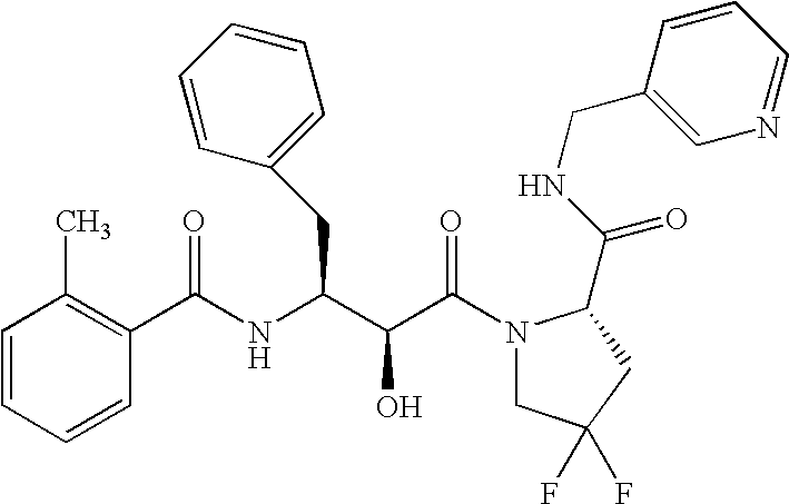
C1=CC(C)=C(C(NC(C(C(N2CC(F)(F)CC2C(NCC2=CN=CC=C2)=O)=O)O)CC2=CC=CC=C2)=O)C=C1
